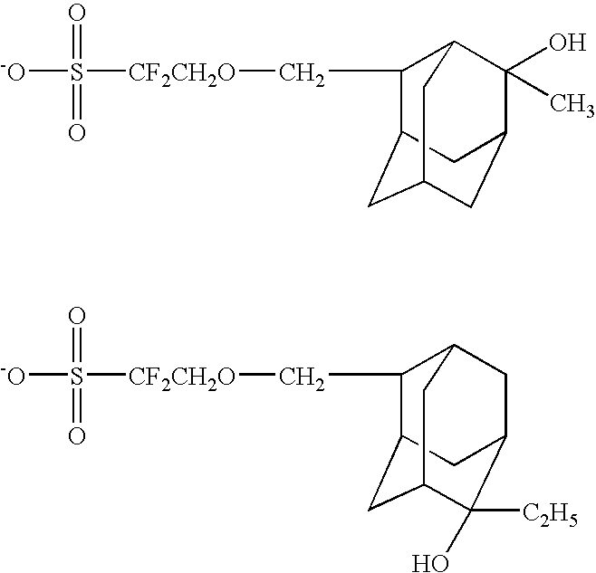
[-O]S([CF2CH2O]CC1C2C(O)(C)C3CC(CC1C3)C2)(=O)=O.[-O]S([CF2CH2O]CC1C2CC3C([C2H5])(O)C(CC1C3)C2)(=O)=O
